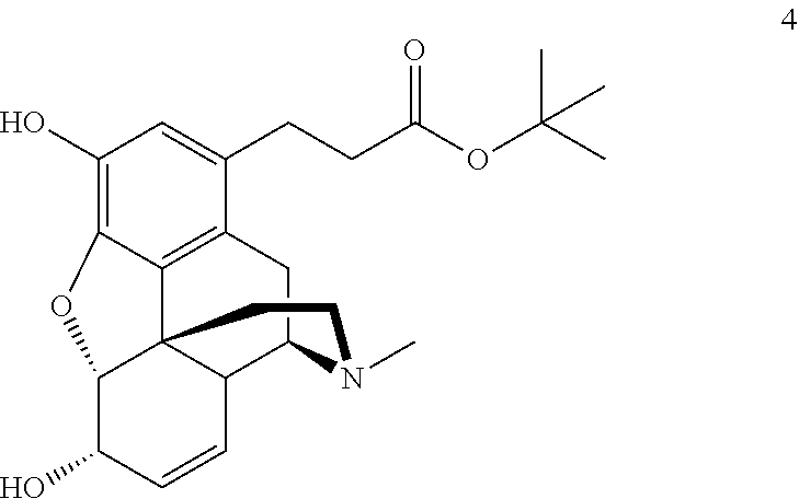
OC1C=CC2C34C1OC1=C(O)C=C(CCC(OC(C)(C)C)=O)C(=C31)CC2N(C)CC4
